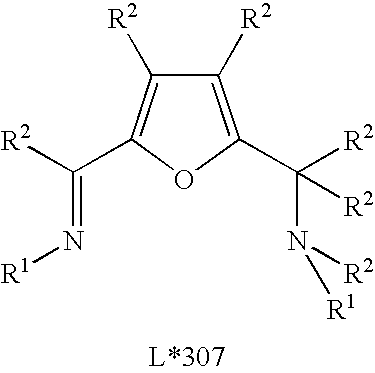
C1([R2])=C(C([R2])(N([R2])[R1])[R2])OC(C([R2])=N[R1])=C1[R2]
